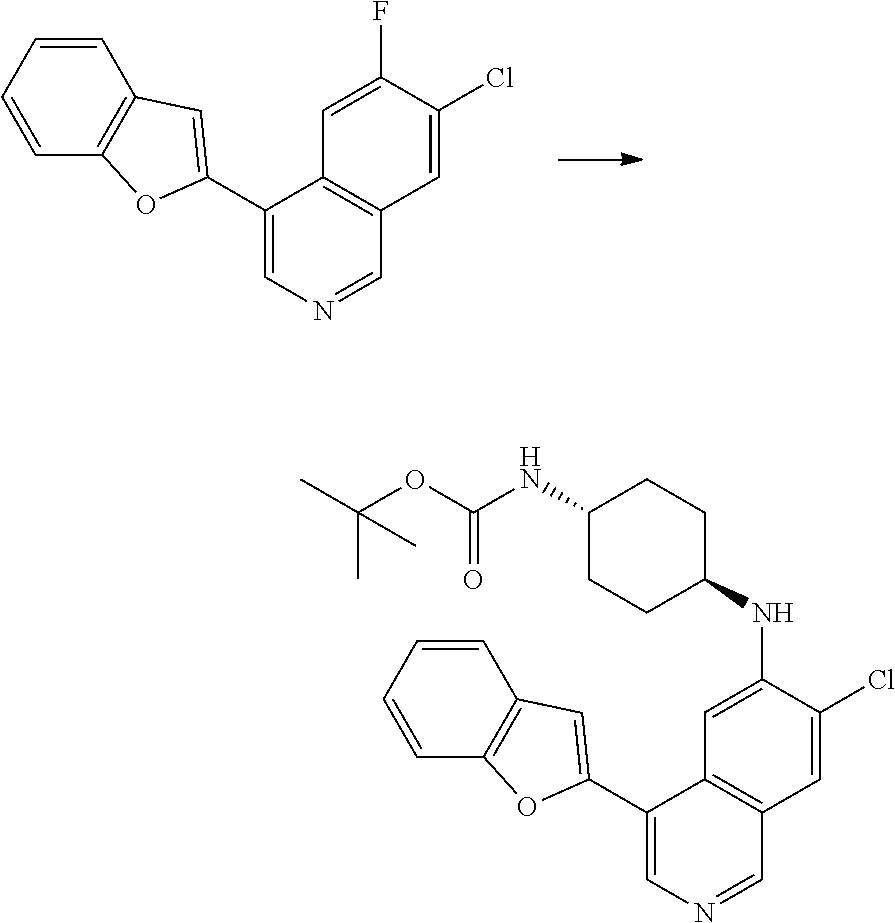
C1=C(Cl)C(F)=CC2=C1C=NC=C2C1=CC2=C(C=CC=C2)O1.C1=C(Cl)C(NC2CCC(NC(=O)OC(C)(C)C)CC2)=CC2=C1C=NC=C2C1=CC2=C(C=CC=C2)O1
